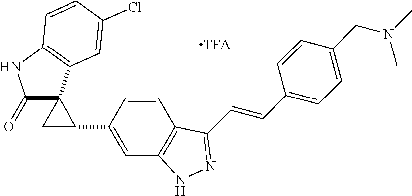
C1(=O)C2(C3=C(N1)C=CC(Cl)=C3)CC2C1=CC2=C(C=C1)C(C=CC1=CC=C(CN(C)C)C=C1)=NN2
